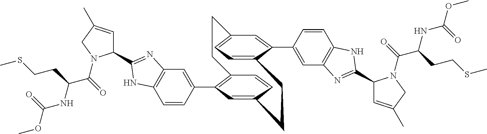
C1=CC(C2=C3C=CC(=C2)CCC2=CC=C(C=C2C2=CC4=C(C=C2)NC(C2C=C(C)CN2C(C(NC(OC)=O)CCSC)=O)=N4)CC3)=CC2=C1NC(C1C=C(C)CN1C(=O)C(NC(OC)=O)CCSC)=N2
